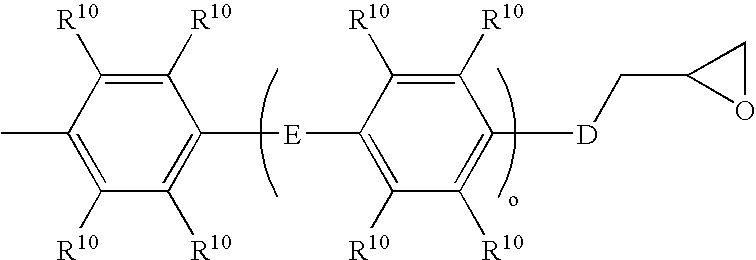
C1([R10])=C(C)C([R10])=C([R10])C([E]C2=C([R10])C([R10])=C([D]CC3OC3)C([R10])=C2[R10])=C1[R10]
